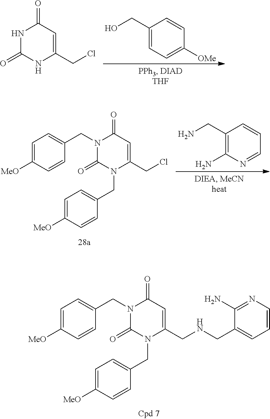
C1=C([MeO])C=CC(CN2C(=O)N(CC3=CC=C([MeO])C=C3)C(CNCC3=CC=CN=C3N)=CC2=O)=C1.C1(CO)=CC=C([OMe])C=C1.N1C(=O)NC(CCl)=CC1=O.C1(CN)=C(N)N=CC=C1.C1=C([MeO])C=CC(CN2C(=O)N(CC3=CC=C([MeO])C=C3)C(CCl)=CC2=O)=C1
